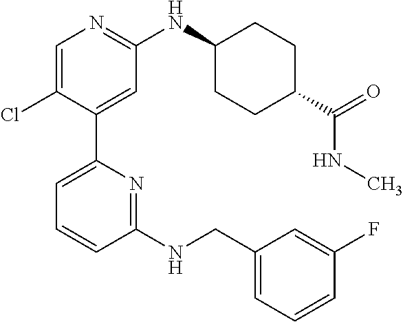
C1=C(Cl)C(C2=CC=CC(NCC3=CC=CC(F)=C3)=N2)=CC(NC2CCC(C(=O)NC)CC2)=N1
